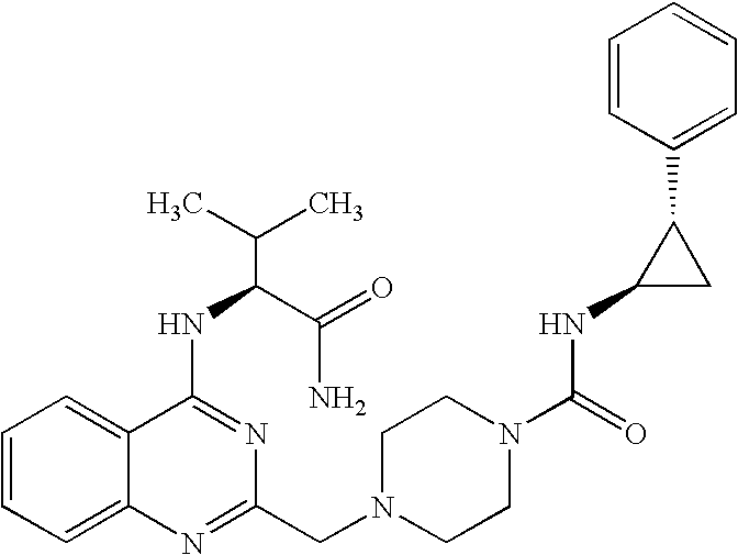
C1=CC=C2C(=C1)C(NC(C(N)=O)C(C)C)=NC(CN1CCN(C(NC3CC3C3=CC=CC=C3)=O)CC1)=N2
